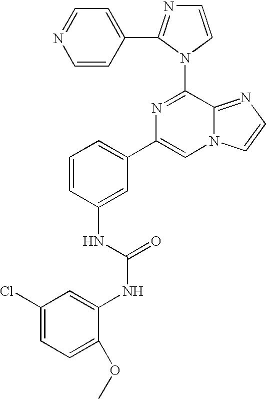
C1=CC(C2=NC=CN2C2=NC(C3=CC=CC(NC(NC4=CC(Cl)=CC=C4OC)=O)=C3)=CN3C2=NC=C3)=CC=N1
